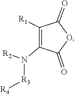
C1(N([R3][R4])[R2])=C([R1])C(=O)OC1=O
